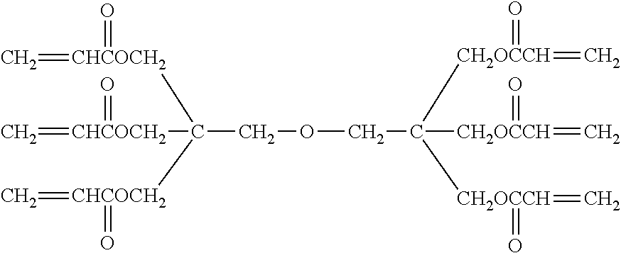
C=[CHCOCH2](=O)C([CHCOCH2](=C)=O)(COCC([CH2OCCH](=O)=C)([CH2OCCH](=C)=O)[CH2OCCH](=O)=C)[CHCOCH2](=C)=O
